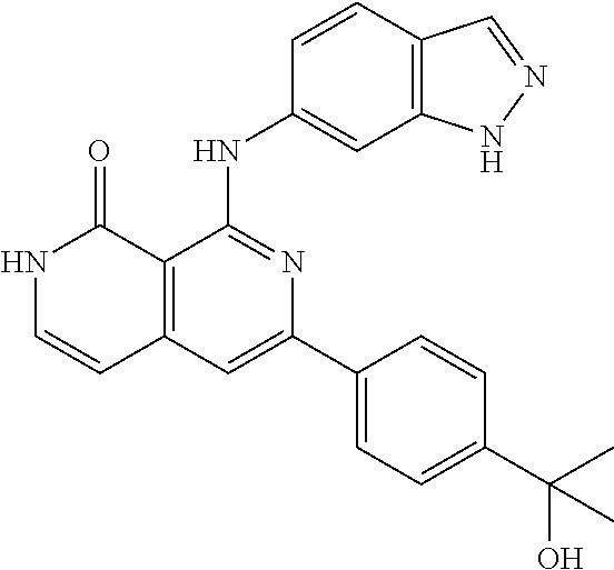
C1=CC(NC2=NC(C3=CC=C(C(O)(C)C)C=C3)=CC3=C2C(=O)NC=C3)=CC2=C1C=NN2
